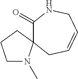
C1(=O)NCC=CCC12N(C)CCC2
